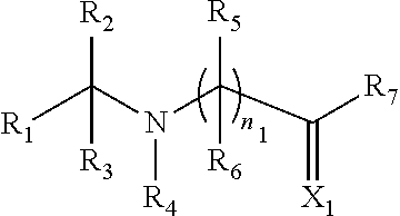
[R1]C(N(C(C([R7])=[X1])([R5])[R6])[R4])([R2])[R3]
